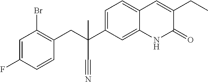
C(C1=C(Br)C=C(F)C=C1)C(C#N)(C1=CC=C2C(=C1)NC(=O)C(CC)=C2)C
